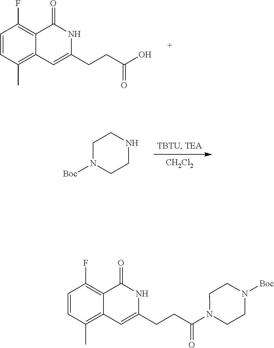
C1(CCC(O)=O)=CC2=C(C)C=CC(F)=C2C(=O)N1.[CH2Cl2].C1N([Boc])CCNC1.C1(CCC(N2CCN([Boc])CC2)=O)=CC2=C(C)C=CC(F)=C2C(=O)N1
